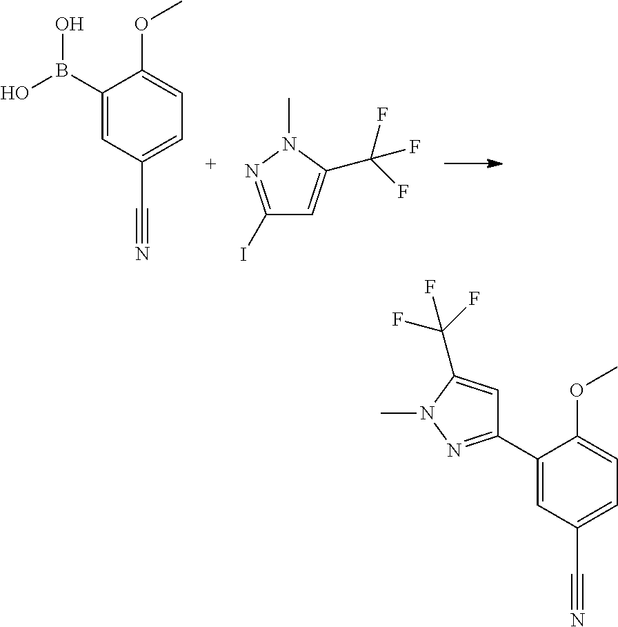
C1(C2=NN(C)C(C(F)(F)F)=C2)=CC(C#N)=CC=C1OC.C1(B(O)O)=CC(C#N)=CC=C1OC.C1(I)=NN(C)C(C(F)(F)F)=C1
